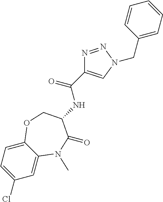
C1(Cl)=CC=C2C(=C1)N(C)C(=O)C(NC(=O)C1=CN(CC3=CC=CC=C3)N=N1)CO2
